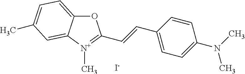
O1C2=CC=C(C)C=C2[N+](C)=C1C=CC1=CC=C(N(C)C)C=C1.[I-]
